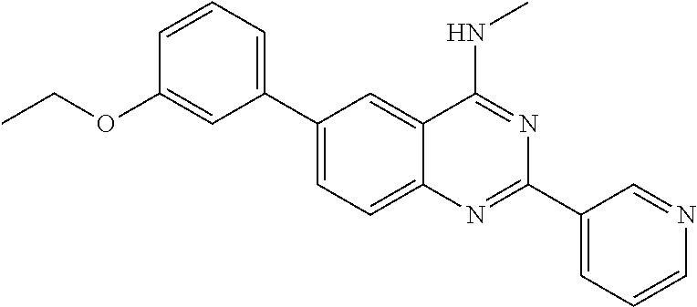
C1(C2=CC=C3C(=C2)C(NC)=NC(C2=CC=CN=C2)=N3)=CC=CC(OCC)=C1
